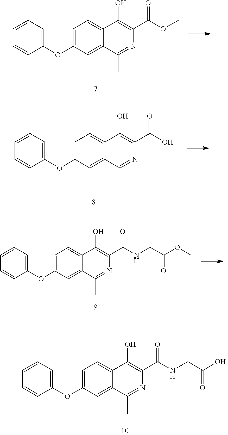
C1=CC=C(OC2=CC=C3C(=C2)C(C)=NC(C(NCC([OH])=O)=O)=C3O)C=C1.C1=CC=C(OC2=CC=C3C(=C2)C(C)=NC(C(OC)=O)=C3O)C=C1.C1=CC=C(OC2=CC=C3C(=C2)C(C)=NC(C(O)=O)=C3O)C=C1.C1=CC=C(OC2=CC=C3C(=C2)C(C)=NC(C(NCC(OC)=O)=O)=C3O)C=C1
